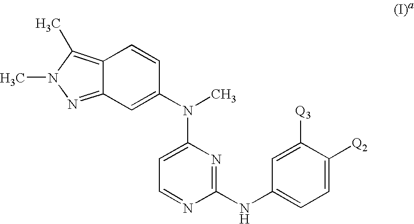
C1=NC(NC2=CC=C([Q2])C([Q3])=C2)=NC(N(C)C2=CC3=NN(C)C(C)=C3C=C2)=C1
